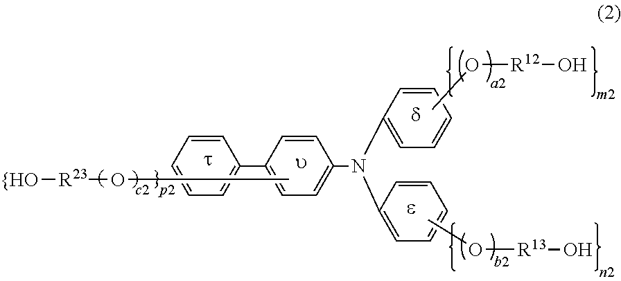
CO[R12]O.CO[R13]O.C1=CC=CC(N(C2=CC=CC=C2)C2=CC=C(C3=CC=CC=C3)C=C2)=C1.[{HO][R23]OC
